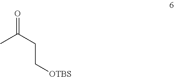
CC(CC[OTBS])=O
